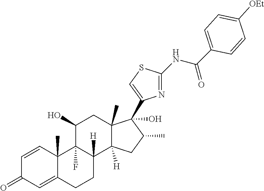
C1=CC2(C)C(=CC1=O)CCC1([H])C2(F)C(O)CC2(C)C1([H])CC(C)C2(O)C1=CSC(NC(=O)C2=CC=C([OEt])C=C2)=N1
